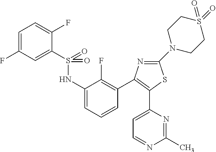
C1(F)=CC=C(F)C(S(=O)(NC2=CC=CC(C3=C(C4=CC=NC(C)=N4)SC(N4CCS(=O)(=O)CC4)=N3)=C2F)=O)=C1
